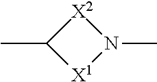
CC1[X1]N(C)[X2]1
